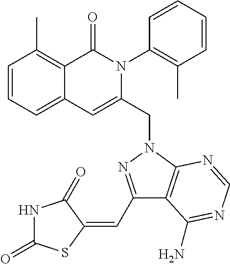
C1=CC=C2C(=C1C)C(=O)N(C1=C(C)C=CC=C1)C(CN1C3=C(C(C=C4SC(=O)NC4=O)=N1)C(N)=NC=N3)=C2
